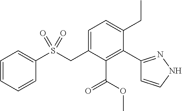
C1=CC=CC=C1S(CC1=CC=C(CC)C(C2=NNC=C2)=C1C(OC)=O)(=O)=O
